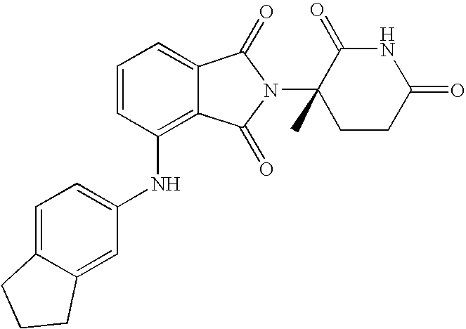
N(C1=C2C(=CC=C1)C(=O)N(C1(C)CCC(=O)NC1=O)C2=O)C1=CC=C2C(=C1)CCC2
